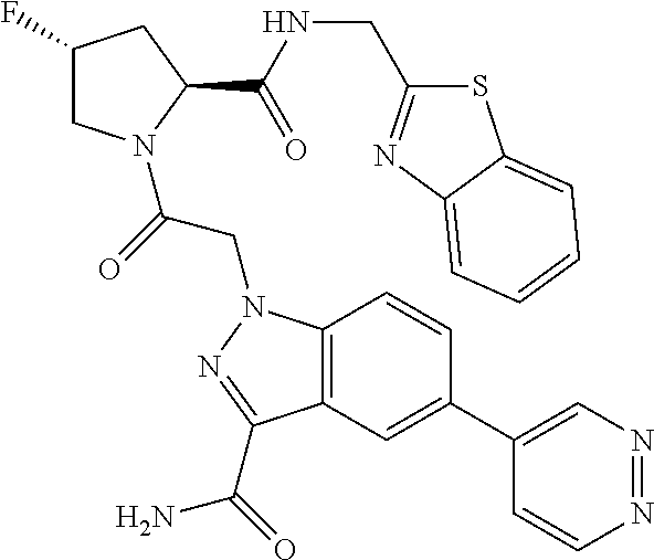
C12=C(C=C(C3=CN=NC=C3)C=C1)C(C(=O)N)=NN2CC(=O)N1CC(F)CC1C(NCC1=NC2=CC=CC=C2S1)=O
